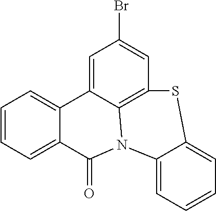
C1=CC=C2C(=C1)C1=CC(Br)=CC3=C1N(C2=O)C1=CC=CC=C1S3
